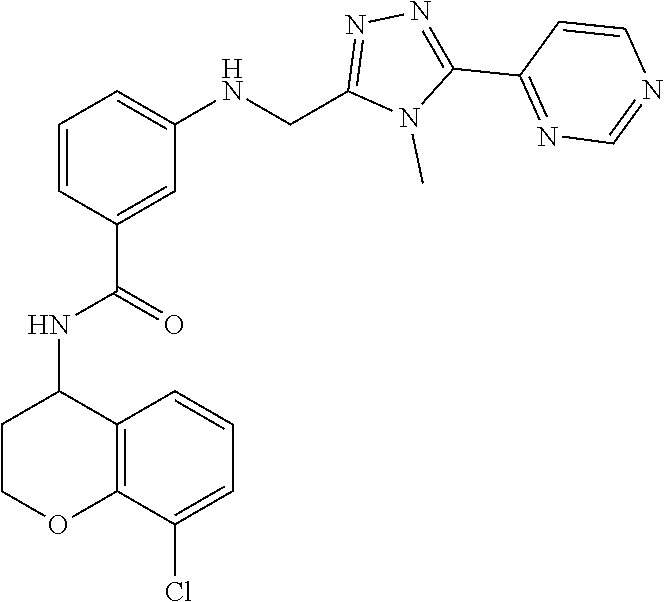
N1=C(C2=NN=C(CNC3=CC=CC(C(NC4CCOC5=C4C=CC=C5Cl)=O)=C3)N2C)C=CN=C1
